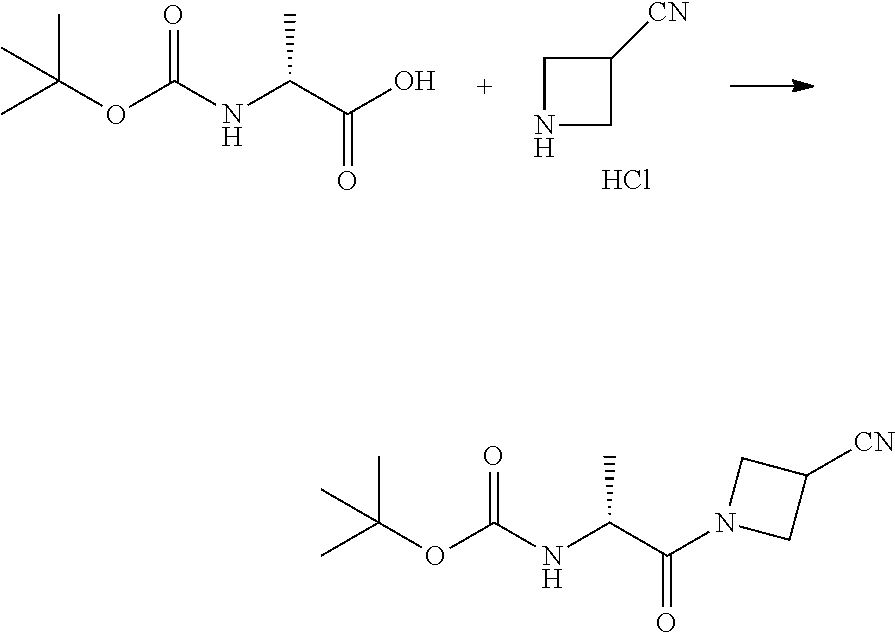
C1NCC1[CN].Cl.CC(OC(NC(C(O)=O)C)=O)(C)C.CC(OC(NC(C(N1CC([CN])C1)=O)C)=O)(C)C
